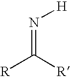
N(=C([R])[R])[H]
